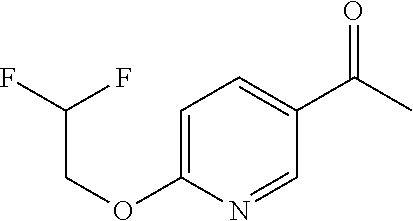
C1=C(OCC(F)F)N=CC(C(C)=O)=C1
